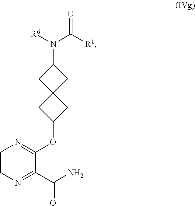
C1=CN=C(C(N)=O)C(OC2CC3(C2)CC(N([R6])C([R1])=O)C3)=N1
